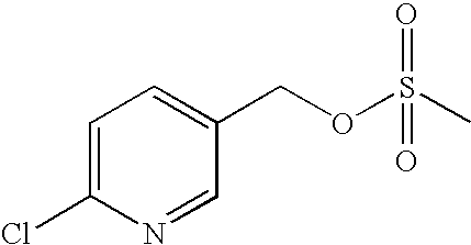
C1=C(Cl)N=CC(COS(C)(=O)=O)=C1
